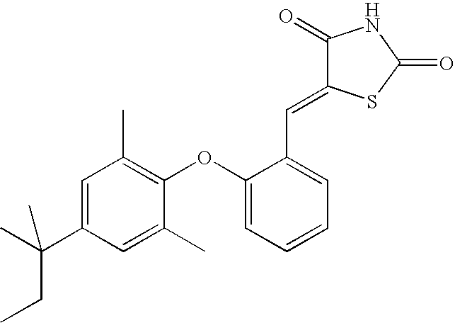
C1=C(C(CC)(C)C)C=C(C)C(OC2=CC=CC=C2C=C2C(=O)NC(=O)S2)=C1C
